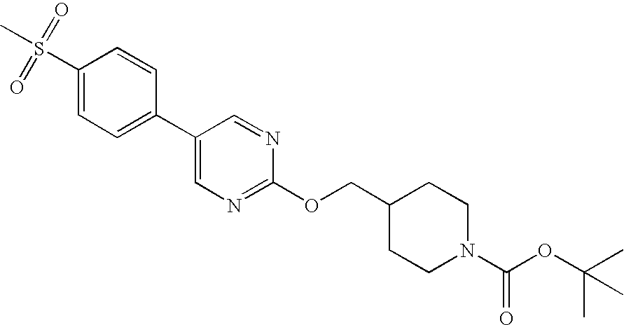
C1(S(C)(=O)=O)=CC=C(C2=CN=C(OCC3CCN(C(OC(C)(C)C)=O)CC3)N=C2)C=C1
